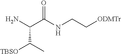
NC(C(NCC[ODMTr])=O)C([TBSO])C
